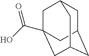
C(O)(=O)C12CC3CC(CC(C1)C3)C2
